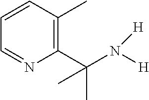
C1=CC(C)=C(C(N([H])[H])(C)C)N=C1
